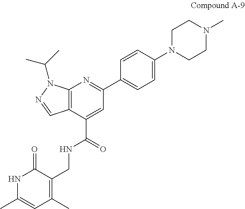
C12=C(C(C(=O)NCC3=C(C)C=C(C)NC3=O)=CC(C3=CC=C(N4CCN(C)CC4)C=C3)=N1)C=NN2C(C)C
